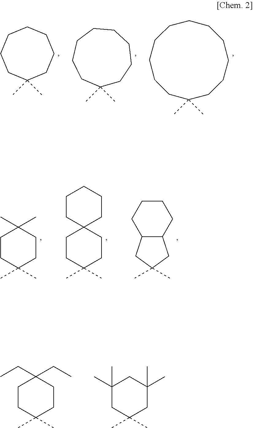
C1(C)(C)CCCCCCC1.C1CCCCCC(C)(C)CC1.C1CCCCCCCCCCC1(C)C.C1CC(C)(C)CCC1(C)C.C1CC(C)(C)CCC12CCCCC2.C1(C)(C)CC2C(C1)CCCC2.C1CC(C)(C)CCC1(CC)CC.C1(C)(C)CC(C)(C)CC(C)(C)C1
